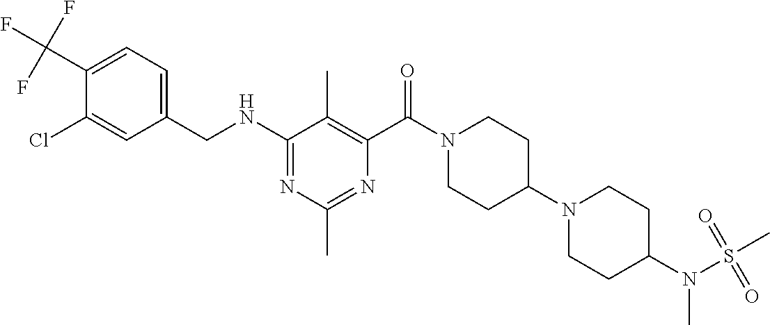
C1(NCC2=CC=C(C(F)(F)F)C(Cl)=C2)=NC(C)=NC(C(=O)N2CCC(N3CCC(N(S(C)(=O)=O)C)CC3)CC2)=C1C
